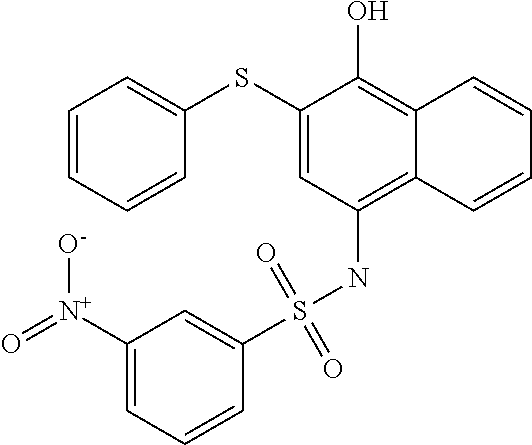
C1=CC=CC(SC2=CC(NS(C3=CC([N+](=O)[O-])=CC=C3)(=O)=O)=C3C(=C2O)C=CC=C3)=C1
